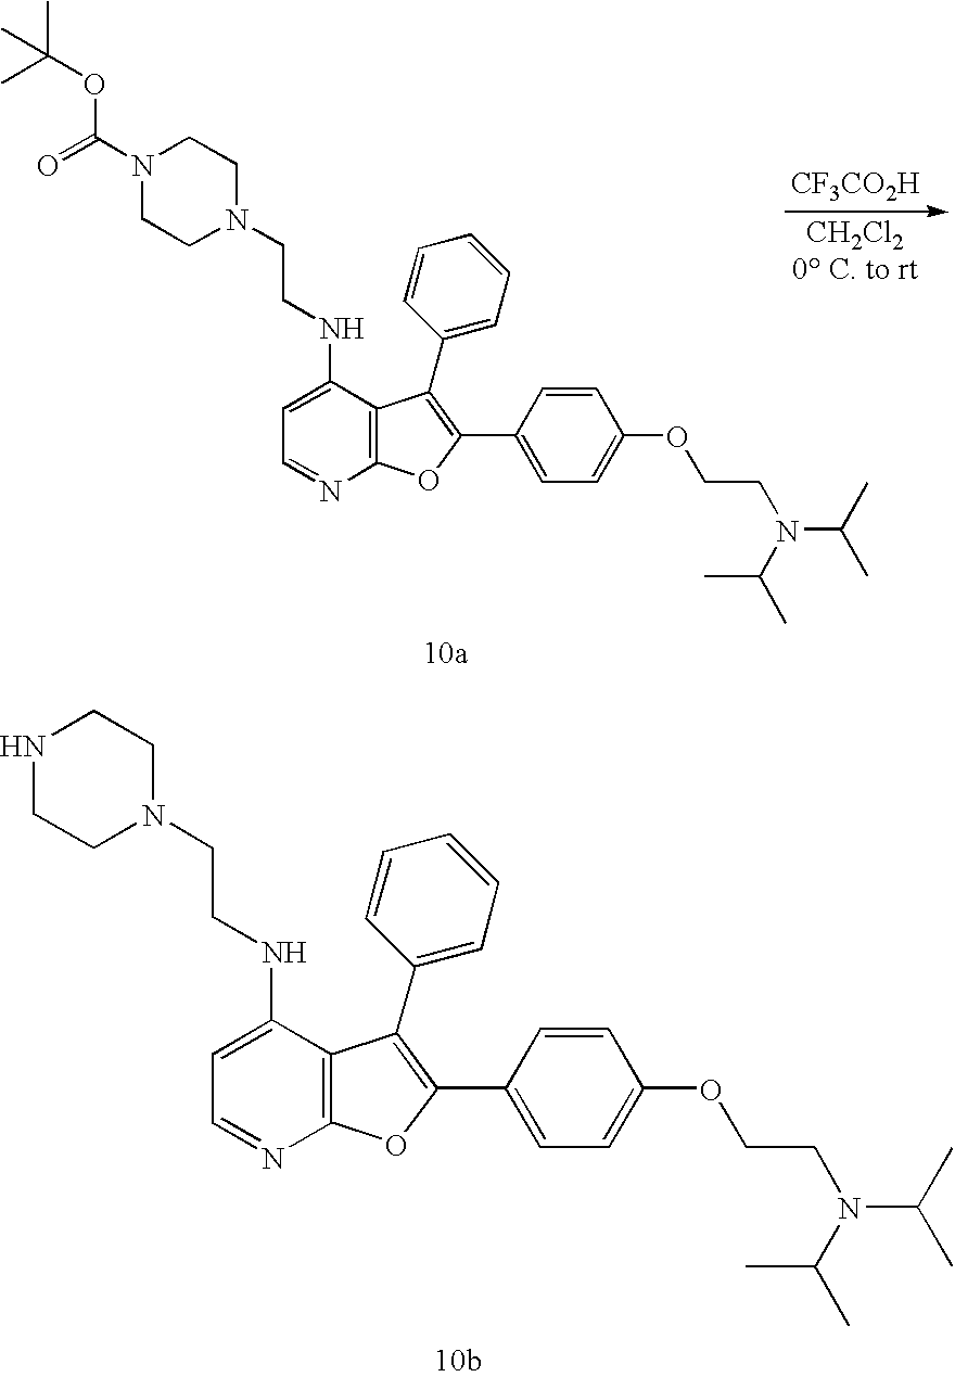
C1=C(NCCN2CCN(C(=O)OC(C)(C)C)CC2)C2=C(N=C1)OC(C1=CC=C(OCCN(C(C)C)C(C)C)C=C1)=C2C1=CC=CC=C1.[CF3CO2H].C1=C(NCCN2CCNCC2)C2=C(N=C1)OC(C1=CC=C(OCCN(C(C)C)C(C)C)C=C1)=C2C1=CC=CC=C1
